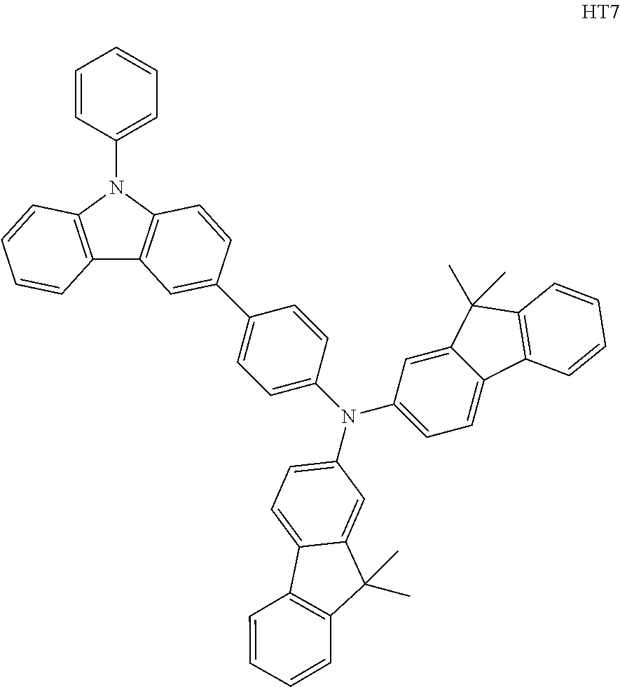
C12=C(N(C3=CC=CC=C3)C3=C1C=C(C1=CC=C(N(C4=CC=C5C(=C4)C(C)(C)C4=C5C=CC=C4)C4=CC=C5C(=C4)C(C)(C)C4=C5C=CC=C4)C=C1)C=C3)C=CC=C2
